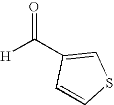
C1=CSC=C1C([H])=O
